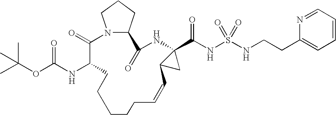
N12C(CCC1)C(=O)NC1(C(NS(=O)(=O)NCCC3=CC=CC=N3)=O)C(C1)C=CCCCCCC(NC(OC(C)(C)C)=O)C2=O
